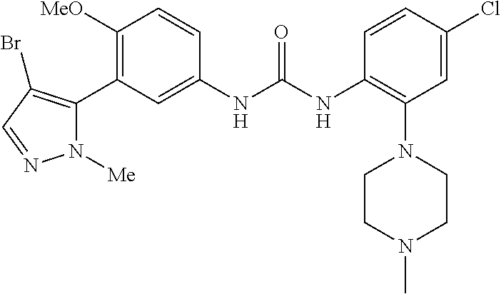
C1([OMe])=C(C2=C(Br)C=NN2[Me])C=C(NC(=O)NC2=C(N3CCN(C)CC3)C=C(Cl)C=C2)C=C1
